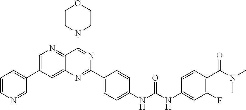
C1=C(C2=CC=CN=C2)C=C2C(=N1)C(N1CCOCC1)=NC(C1=CC=C(NC(NC3=CC(F)=C(C(N(C)C)=O)C=C3)=O)C=C1)=N2
